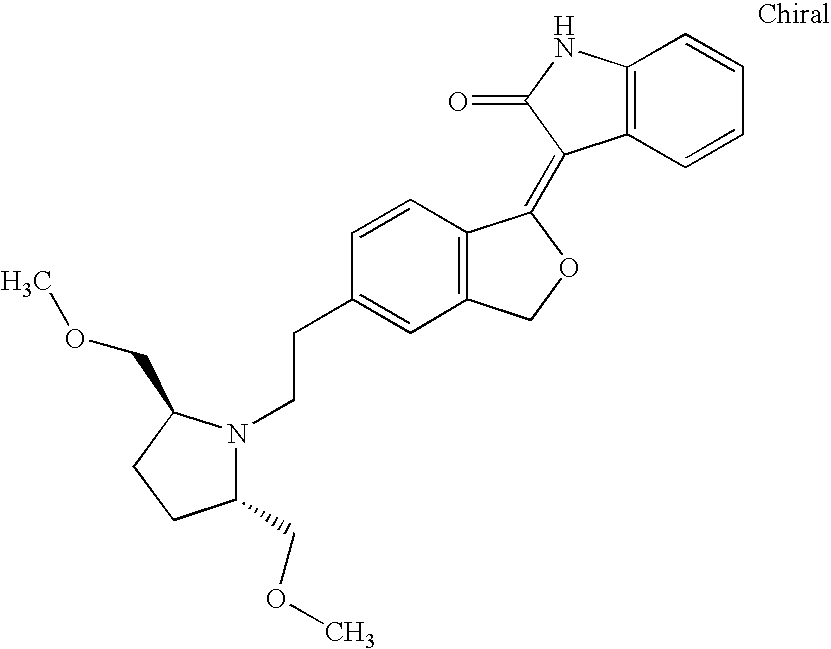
C12=C(C=CC=C1)C(=C1C3=C(CO1)C=C(CCN1C(COC)CCC1COC)C=C3)C(=O)N2
